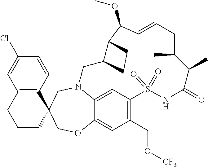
N12C3=CC(=C(CO[CF3])C=C3OCC3(C4=C(C=C(Cl)C=C4)CCC3)C1)S(=O)(=O)NC(=O)C(C)C(C)CC=CC(OC)C1C(C2)CC1
